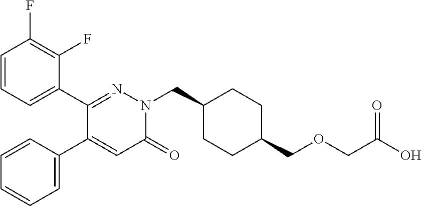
C1=CC=C(C2=NN(CC3CCC(COCC(O)=O)CC3)C(=O)C=C2C2=CC=CC=C2)C(F)=C1F
